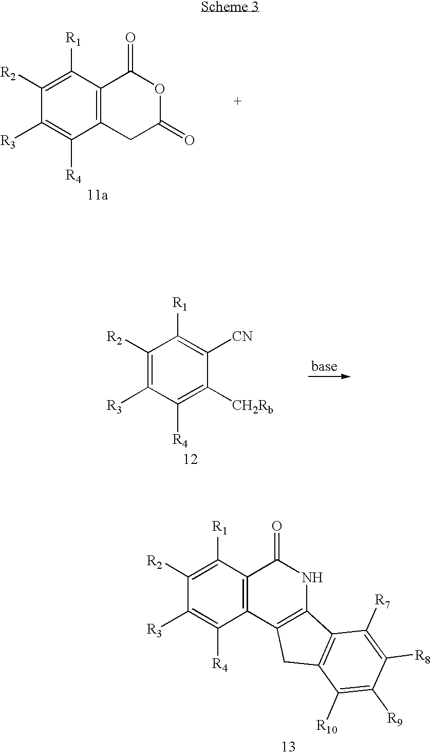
C12=C(C([R1])=C([R2])C([R3])=C1[R4])C(=O)OC(=O)C2.C1([CH2Rb])=C([R4])C([R3])=C([R2])C([R1])=C1[CN].C12=C(C([R1])=C([R2])C([R3])=C1[R4])C(=O)NC1=C2CC2=C1C([R7])=C([R8])C([R9])=C2[R10]
